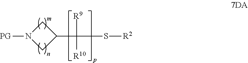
C1N([PG])CC1C(S[R2])([R9])[R10]
